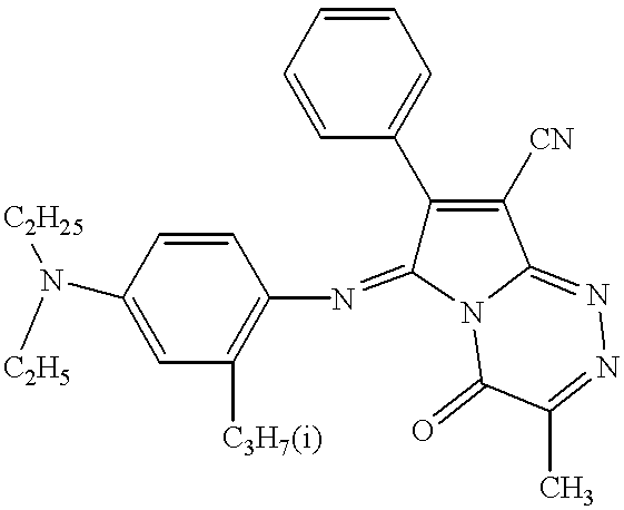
C1=CC(N([C2H25])[C2H5])=CC([C3H7(i)])=C1N=C1C(C2=CC=CC=C2)=C([CN])C2=NN=C(C)C(=O)N12
